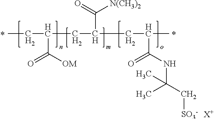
[X+].CCC(C([OM])=O)CC(CC(C)C(NC(C[SO3-])(C)C)=O)C(=O)[N(CH3)2]
